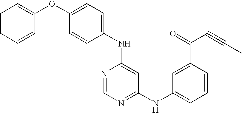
N(C1=CC(NC2=CC=CC(C(=O)C#CC)=C2)=NC=N1)C1=CC=C(OC2=CC=CC=C2)C=C1
